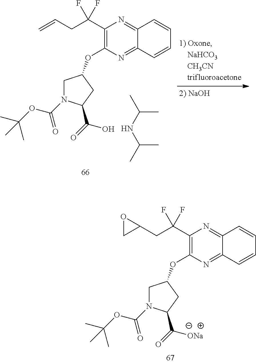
C1C(CC(C2=C(OC3CN(C(=O)OC(C)(C)C)C(C(=O)[ONa])C3)N=C3C(=N2)C=CC=C3)(F)F)O1.C=CCC(C1=C(OC2CN(C(=O)OC(C)(C)C)C(C(=O)O)C2)N=C2C(=N1)C=CC=C2)(F)F.C(C)(C)NC(C)C
